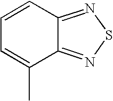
C1=CC2=NSN=C2C(C)=C1
